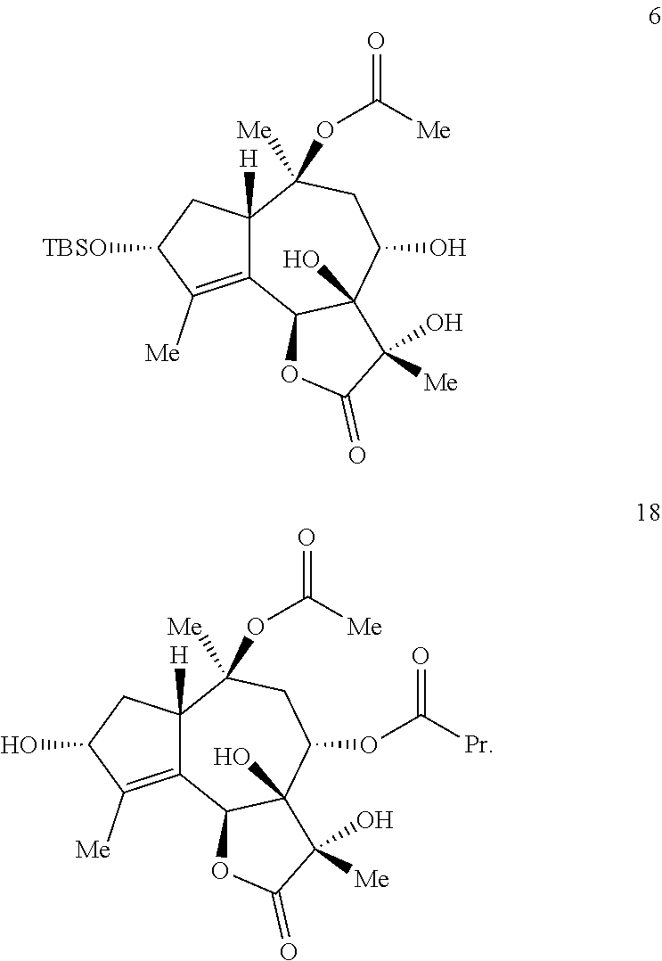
C12([H])C(=C([Me])C([TBSO])C1)C1C(O)(C(O)CC2([Me])OC([Me])=O)C([Me])(O)C(=O)O1.C12([H])C(=C([Me])C(O)C1)C1C(O)(C(OC(=O)[Pr])CC2([Me])OC([Me])=O)C([Me])(O)C(=O)O1
